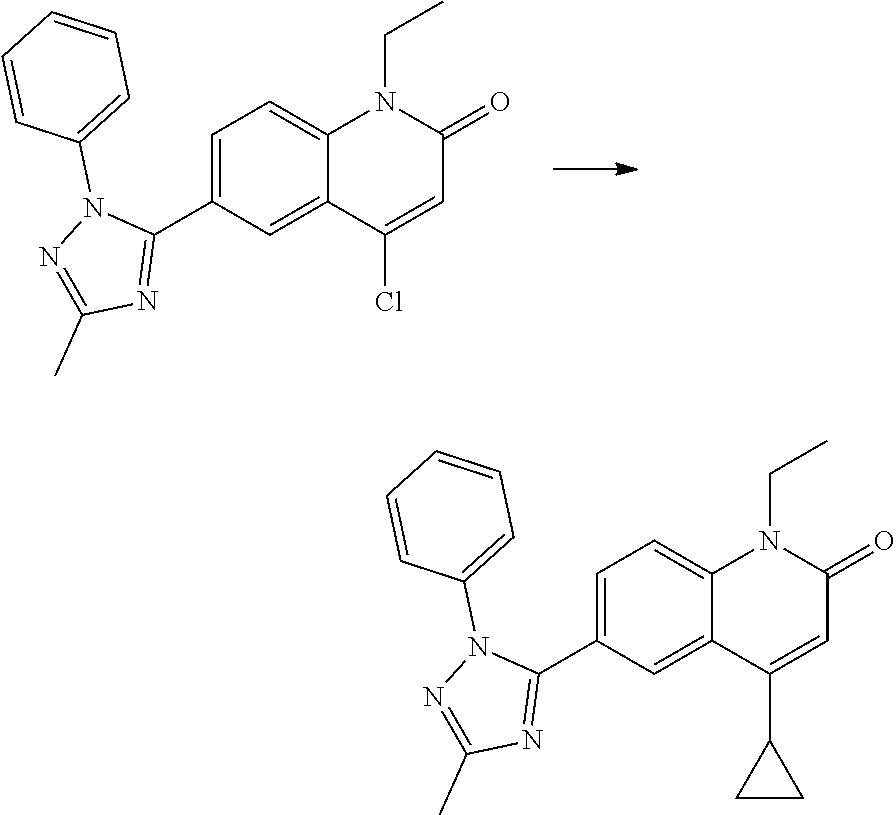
C1(C2=NC(C)=NN2C2=CC=CC=C2)=CC=C2C(=C1)C(Cl)=CC(=O)N2CC.C1(C2=NC(C)=NN2C2=CC=CC=C2)=CC=C2C(=C1)C(C1CC1)=CC(=O)N2CC
